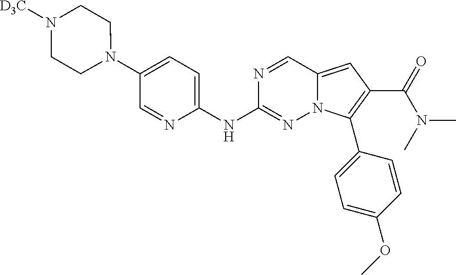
N1(C2=CC=C(NC3=NN4C(=CC(C(N(C)C)=O)=C4C4=CC=C(OC)C=C4)C=N3)N=C2)CCN([D3C])CC1
